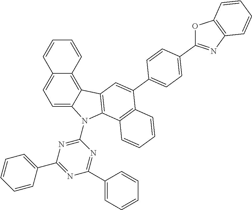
C1=C2C(=C3C(=C1)C=CC=C3)C1=C(N2C2=NC(C3=CC=CC=C3)=NC(C3=CC=CC=C3)=N2)C2=C(C(C3=CC=C(C4=NC5=C(O4)C=CC=C5)C=C3)=C1)C=CC=C2
